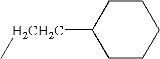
C1CC([H2CH2C]C)CCC1
